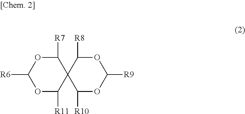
O1C([R11])C2(C([R7])OC1[R6])C([R10])OC([R9])OC2[R8]
